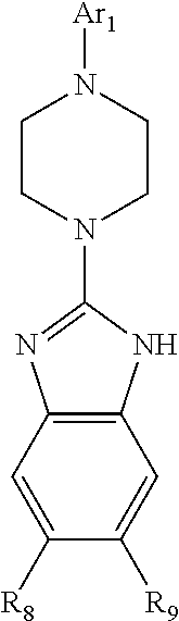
C12=C(C=C([R8])C([R9])=C1)N=C(N1CCN([Ar1])CC1)N2
